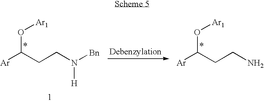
[Ar]C(CCN([Bn])[H])O[Ar1].[Ar]C(CCN)O[Ar1]
